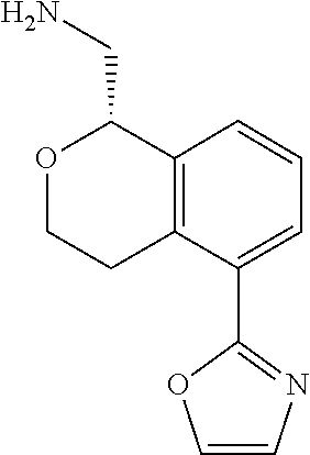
C1=CC=C(C2=NC=CO2)C2=C1C(CN)OCC2
